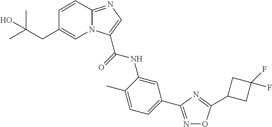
C1=C(C)C(NC(=O)C2=CN=C3N2C=C(CC(C)(C)O)C=C3)=CC(C2=NOC(C3CC(F)(F)C3)=N2)=C1
